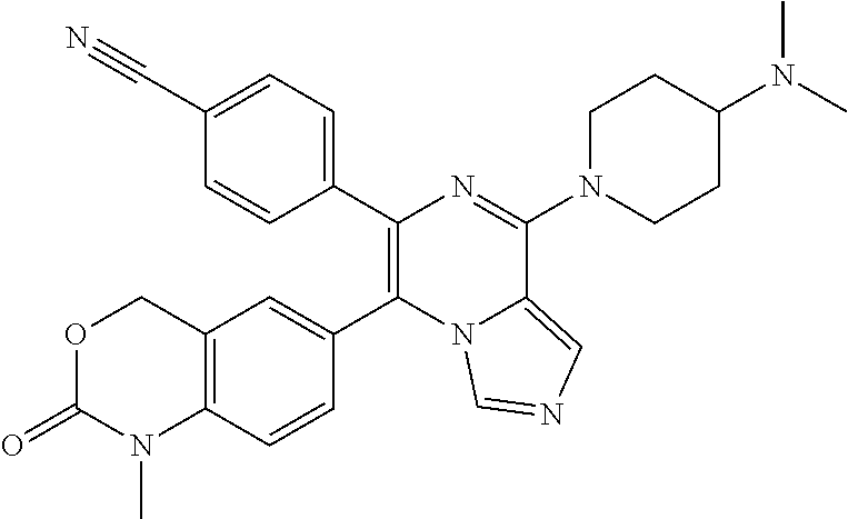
O1C(=O)N(C)C2=C(C1)C=C(C1=C(C3=CC=C(C#N)C=C3)N=C(N3CCC(N(C)C)CC3)C3=CN=CN31)C=C2
